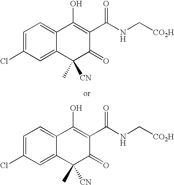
C1(Cl)=CC=C2C(=C1)C([CN])(C)C(=O)C(C(NC[CO2H])=O)=C2O.C1(Cl)=CC=C2C(=C1)C(C)([CN])C(=O)C(C(NC[CO2H])=O)=C2O
